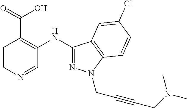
C1=CN=CC(NC2=NN(CC#CCN(C)C)C3=C2C=C(Cl)C=C3)=C1C(=O)O
